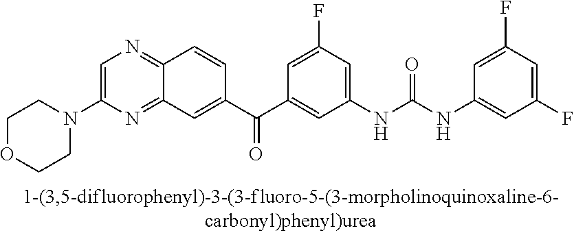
C1=C(N2CCOCC2)N=C2C(=N1)C=CC(C(C1=CC(NC(NC3=CC(F)=CC(F)=C3)=O)=CC(F)=C1)=O)=C2
